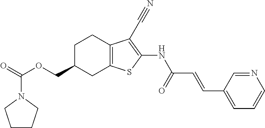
O=C(N1CCCC1)OCC1CC2=C(CC1)C(C#N)=C(NC(C=CC1=CC=CN=C1)=O)S2
